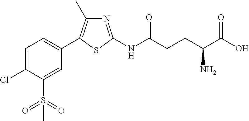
C1=C(Cl)C(S(=O)(=O)C)=CC(C2=C(C)N=C(NC(CCC(N)C(O)=O)=O)S2)=C1
